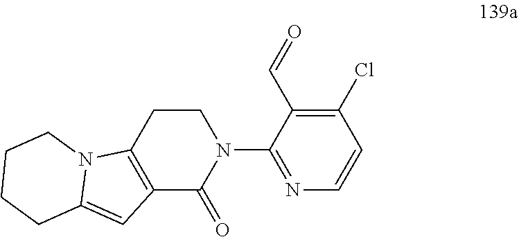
C12=C(CCN(C3=NC=CC(Cl)=C3C=O)C1=O)N1C(=C2)CCCC1
